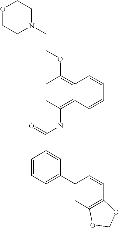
O1CCN(CCOC2=C3C(=C(NC(C4=CC(C5=CC6=C(C=C5)OCO6)=CC=C4)=O)C=C2)C=CC=C3)CC1
